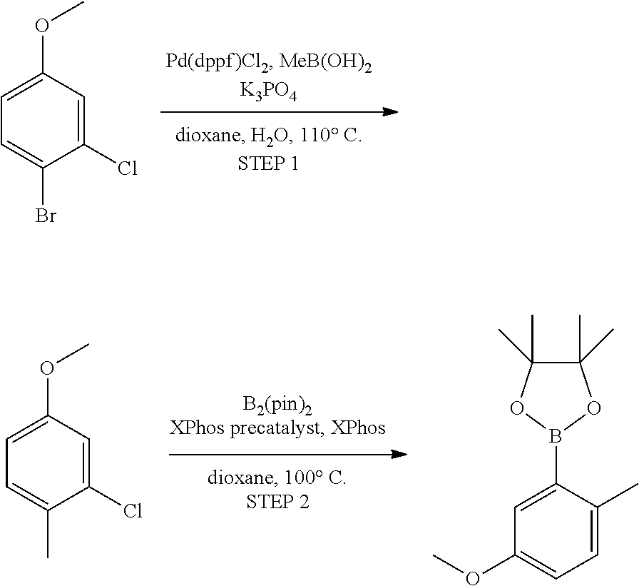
C1=C(OC)C=C(Cl)C(Br)=C1.C1=C(OC)C=C(Cl)C(C)=C1.C1(C)(C)C(C)(C)OB(C2=CC(OC)=CC=C2C)O1
